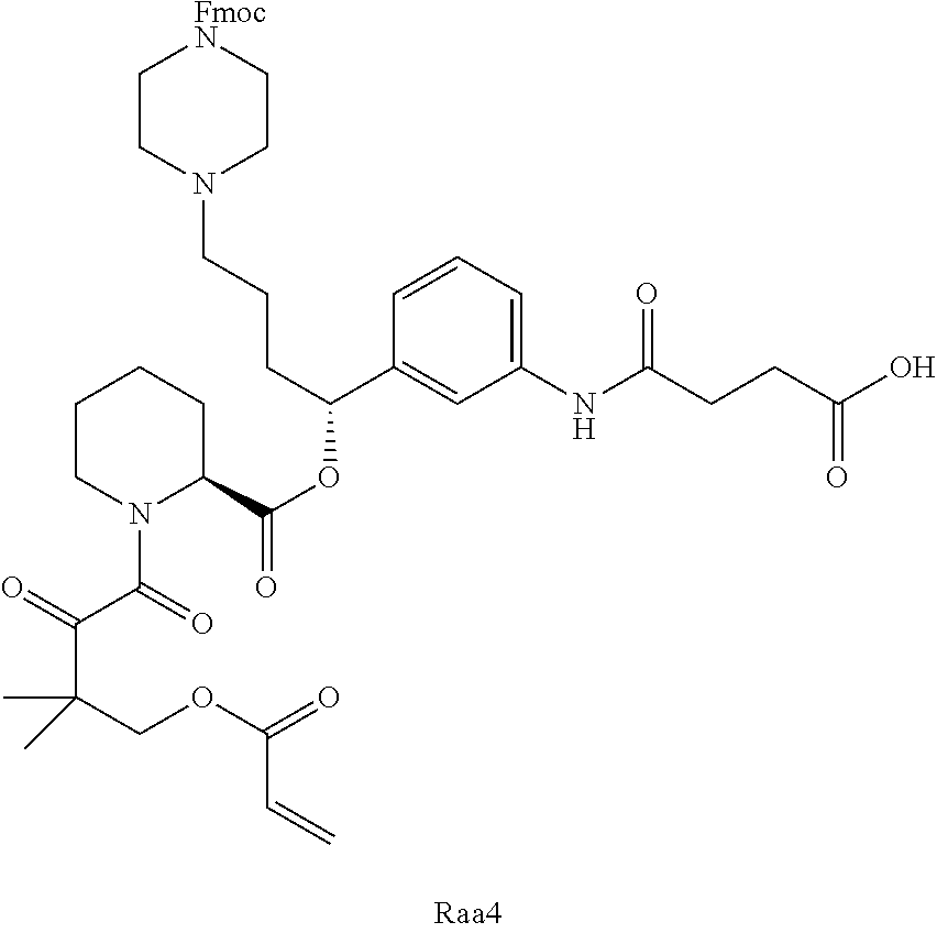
C1CN(CCCC(C2=CC(NC(=O)CCC(O)=O)=CC=C2)OC(C2N(C(=O)C(C(COC(=O)C=C)(C)C)=O)CCCC2)=O)CC[FmocN]1
